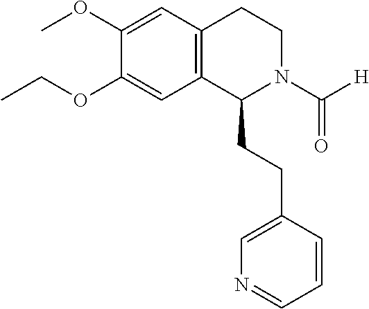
C12=C(C=C(OC)C(OCC)=C1)CCN(C([H])=O)C2CCC1=CN=CC=C1
